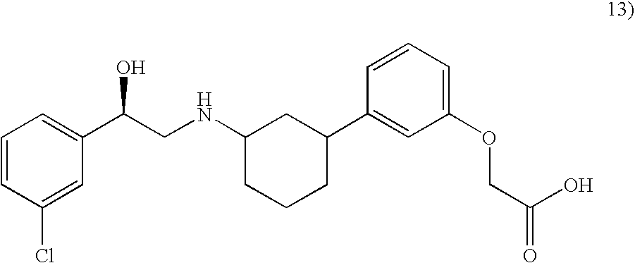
C1=CC(Cl)=CC(C(CNC2CCCC(C3=CC(OCC(=O)O)=CC=C3)C2)O)=C1
